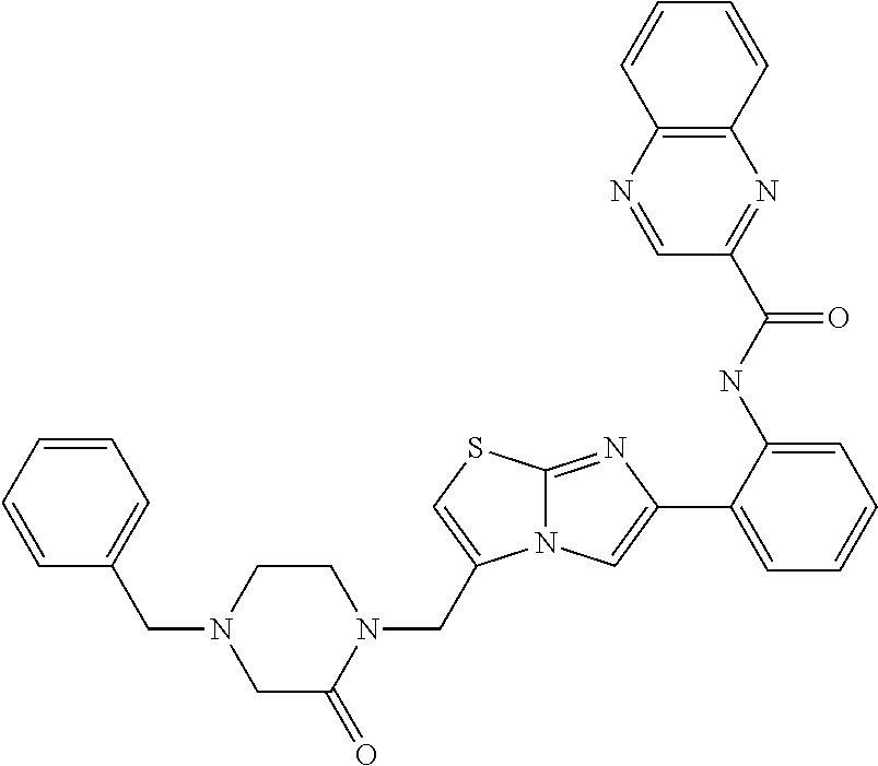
C1(NC(=O)C2=NC3=C(N=C2)C=CC=C3)=CC=CC=C1C1=CN2C(=N1)SC=C2CN1CCN(CC2=CC=CC=C2)CC1=O
